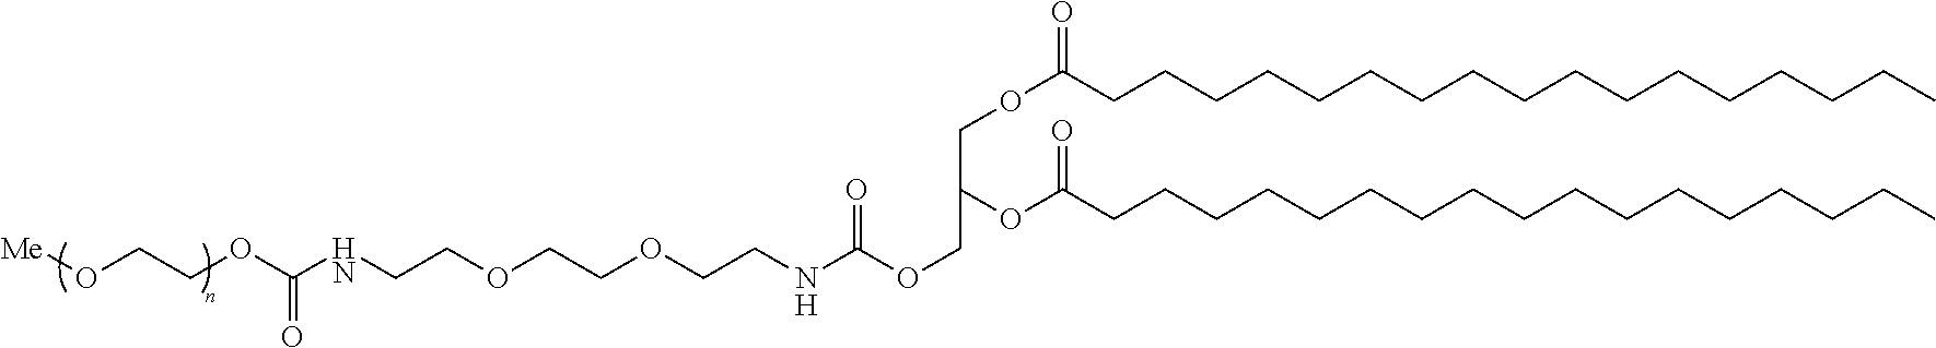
C(OCC(OC(CCCCCCCCCCCCCCCCC)=O)COC(CCCCCCCCCCCCCCCCC)=O)(NCCOCCOCCNC(=O)OCCO[Me])=O
